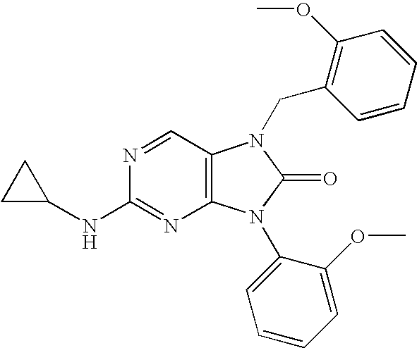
C12=C(C=NC(NC3CC3)=N1)N(CC1=C(OC)C=CC=C1)C(=O)N2C1=CC=CC=C1OC
